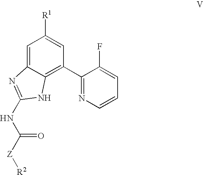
C1=C2C(=C(C3=NC=CC=C3F)C=C1[R1])NC(NC([Z][R2])=O)=N2
